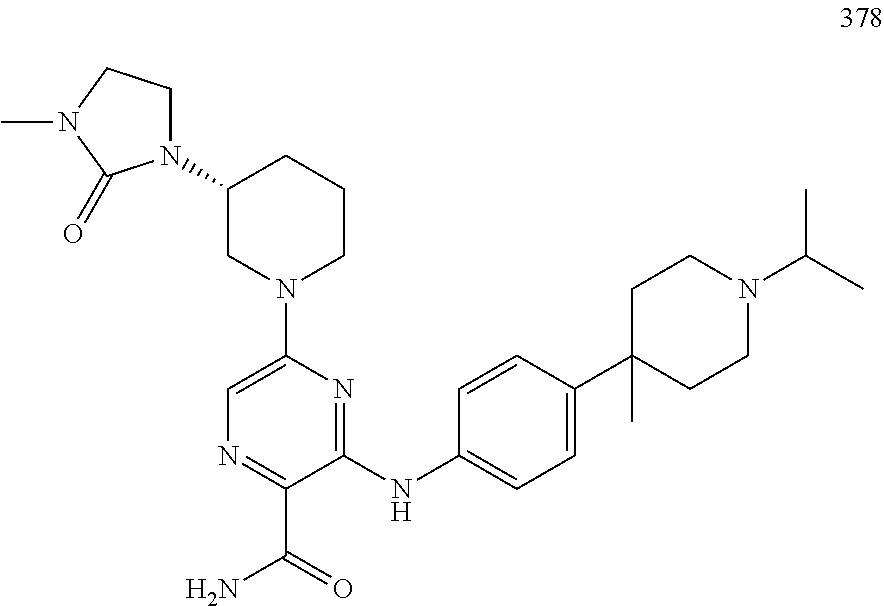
C1(NC2=CC=C(C3(C)CCN(C(C)C)CC3)C=C2)=NC(N2CCCC(N3CCN(C)C3=O)C2)=CN=C1C(=O)N
